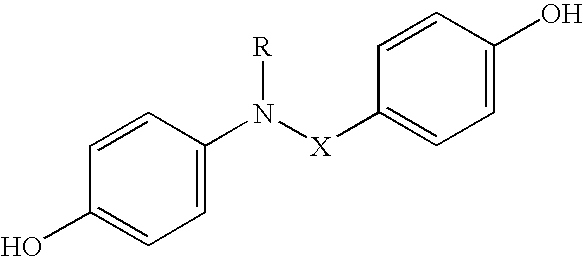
C1(N([X]C2=CC=C(O)C=C2)[R])=CC=C(O)C=C1
